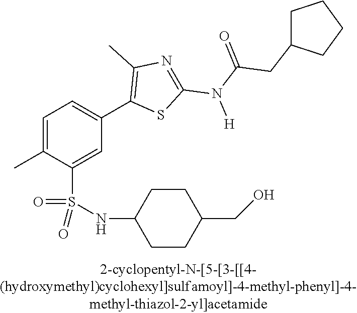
C1=C(C)C(S(NC2CCC(CO)CC2)(=O)=O)=CC(C2=C(C)N=C(N(C(=O)CC3CCCC3)[H])S2)=C1
